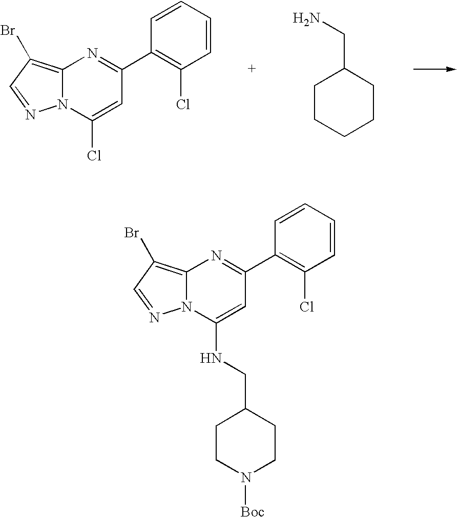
N12C(=C(Br)C=N1)N=C(C1=C(Cl)C=CC=C1)C=C2Cl.C1CCCCC1CN.N12C(=C(Br)C=N1)N=C(C1=C(Cl)C=CC=C1)C=C2NCC1CCN([Boc])CC1
